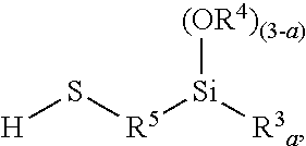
[H]S[R5][Si]([R3a])[(OR4)(3-a)]
